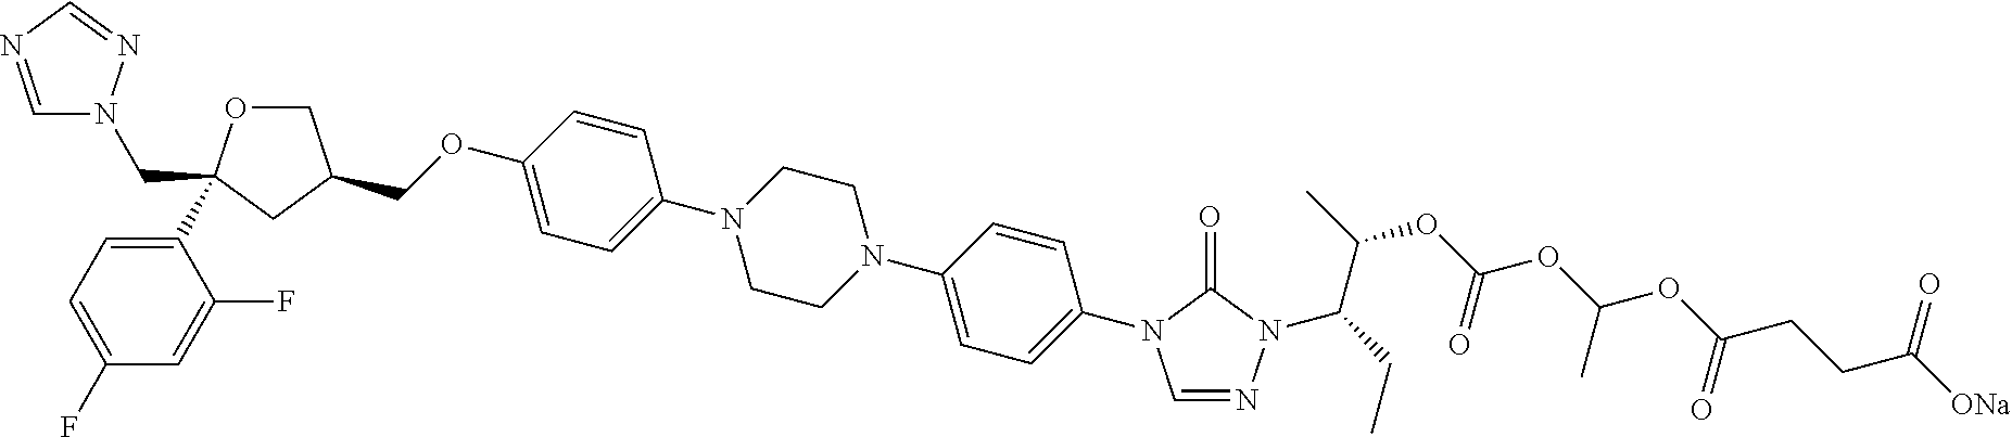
C(OC1=CC=C(N2CCN(C3=CC=C(N4C=NN(C(C(C)OC(OC(OC(CCC([ONa])=O)=O)C)=O)CC)C4=O)C=C3)CC2)C=C1)C1COC(C2=CC=C(F)C=C2F)(CN2C=NC=N2)C1
